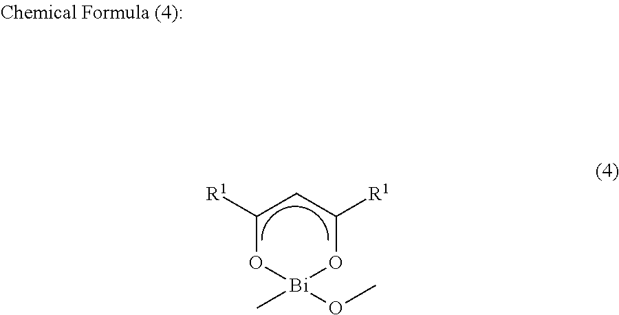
[R1]C1CC([R1])O[Bi](C)(OC)O1
